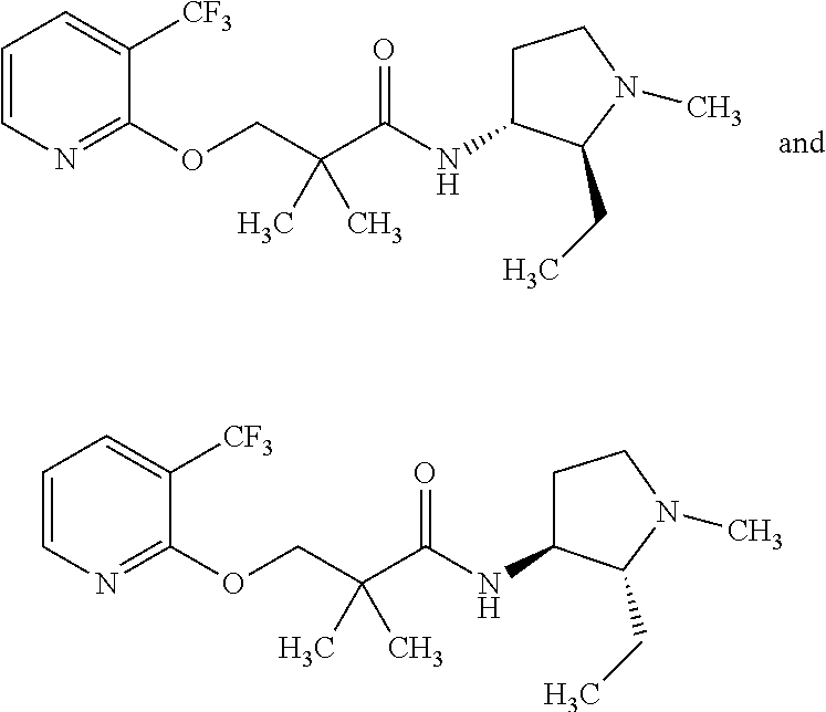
C1=CN=C(OCC(C(NC2CCN(C)C2CC)=O)(C)C)C([CF3])=C1.C1=CN=C(OCC(C(NC2CCN(C)C2CC)=O)(C)C)C([CF3])=C1
